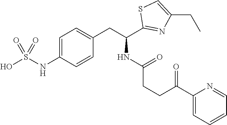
C1=C(NS(O)(=O)=O)C=CC(CC(NC(CCC(C2=CC=CC=N2)=O)=O)C2=NC(CC)=CS2)=C1
